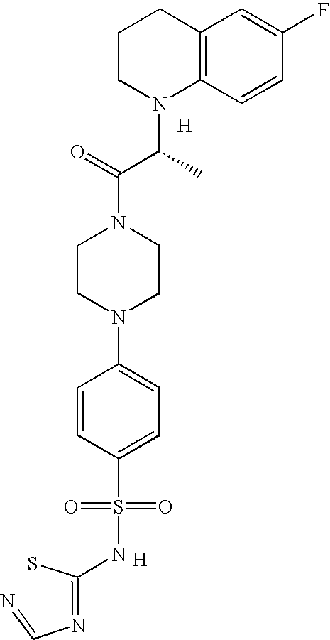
C1CN(C(C(N2CCN(C3=CC=C(S(=O)(=O)NC(S)=NC=N)C=C3)CC2)=O)C)C2=C(C1)C=C(F)C=C2.[H].[H]
